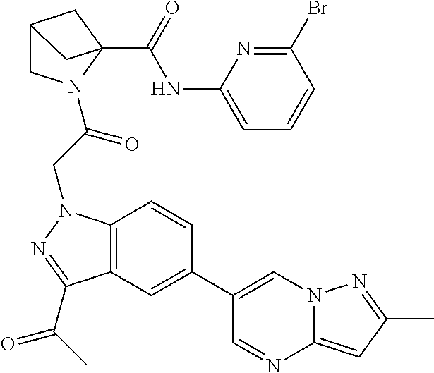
C12CN(C(CN3C4=C(C(C(C)=O)=N3)C=C(C3=CN5C(=CC(C)=N5)N=C3)C=C4)=O)C(C(NC3=CC=CC(Br)=N3)=O)(C1)C2
